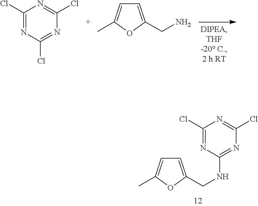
C1(Cl)=NC(Cl)=NC(Cl)=N1.C1=C(CN)OC(C)=C1.C1(Cl)=NC(NCC2=CC=C(C)O2)=NC(Cl)=N1
